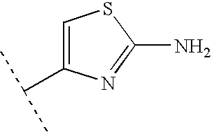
C1(N)=NC(C(C)C)=CS1
